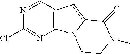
C12=C(C=NC(Cl)=N1)C=C1N2CCN(C)C1=O
